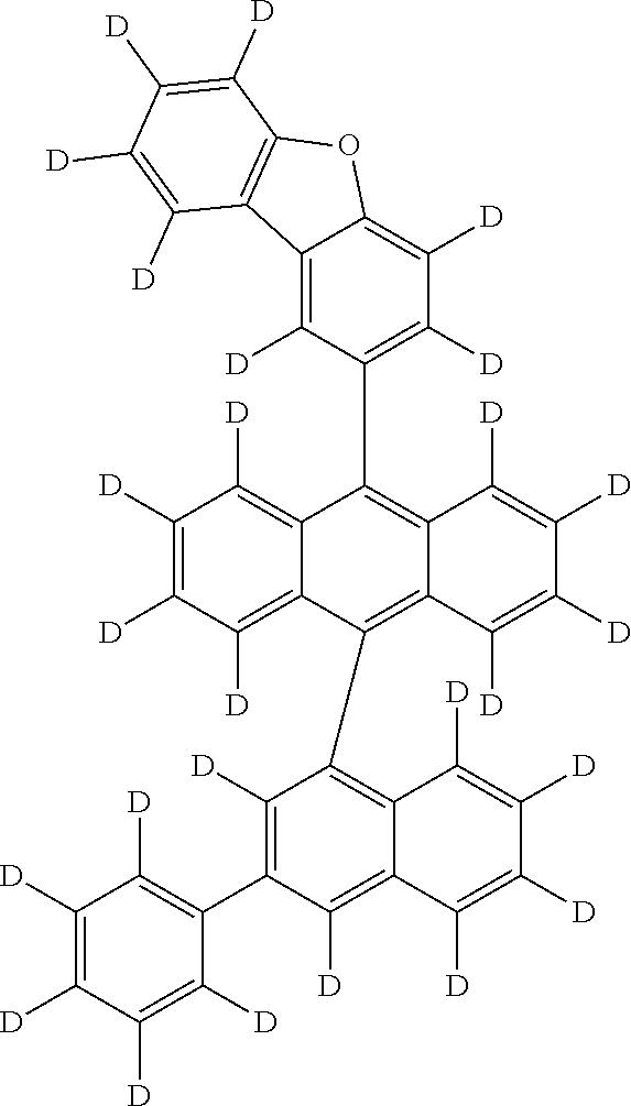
C12=C([D])C([D])=C(C3=C4C(=C(C5=C6C(=C([D])C(C7=C([D])C([D])=C([D])C([D])=C7[D])=C5[D])C([D])=C([D])C([D])=C6[D])C5=C([D])C([D])=C([D])C([D])=C35)C([D])=C([D])C([D])=C4[D])C([D])=C1C1=C(O2)C([D])=C([D])C([D])=C1[D]
